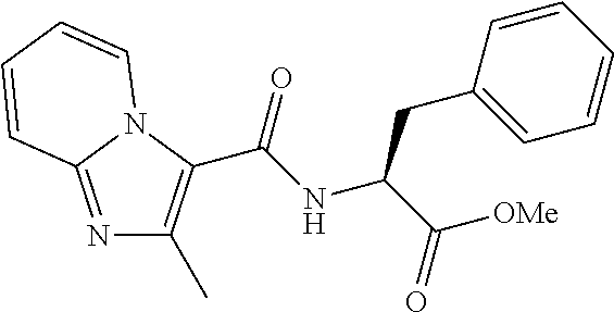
N1=C2N(C(C(NC(C([OMe])=O)CC3=CC=CC=C3)=O)=C1C)C=CC=C2
